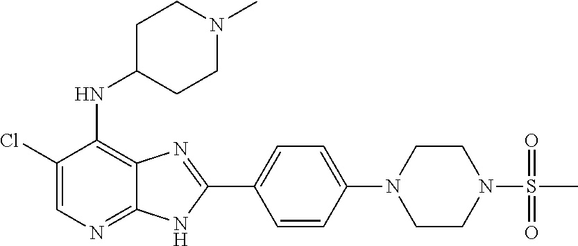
C1(Cl)=CN=C2C(=C1NC1CCN(C)CC1)N=C(C1=CC=C(N3CCN(S(C)(=O)=O)CC3)C=C1)N2
